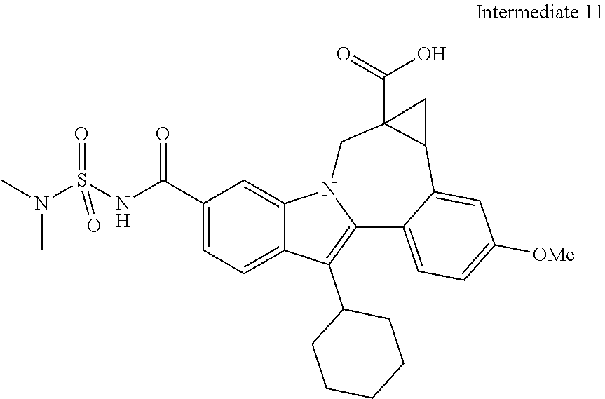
C1(C(NS(N(C)C)(=O)=O)=O)=CC=C2C(=C1)N1C(=C2C2CCCCC2)C2=CC=C([OMe])C=C2C2C(C(=O)O)(C1)C2
